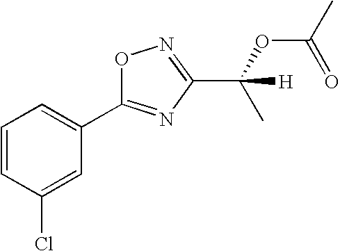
C1=CC=C(C2=NC(C(C)(OC(=O)C)[H])=NO2)C=C1Cl
